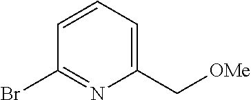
BrC1=NC(C[OMe])=CC=C1
